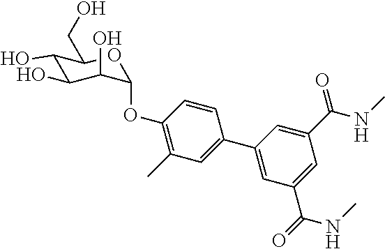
C1(O)C(O)C(O)C(OC2=C(C)C=C(C3=CC(C(=O)NC)=CC(C(NC)=O)=C3)C=C2)OC1CO
